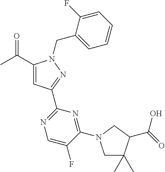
C(C1=CC(C2=NC=C(F)C(N3CC(C)(C)C(C(O)=O)C3)=N2)=NN1CC1=CC=CC=C1F)(=O)C
